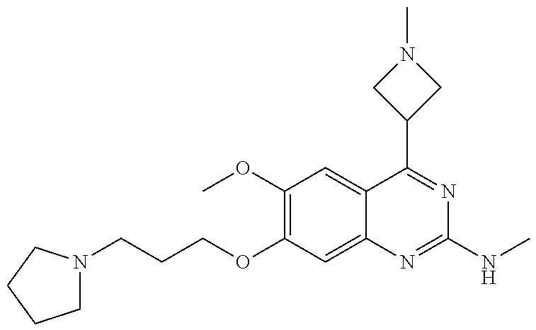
C1N(CCCOC2=C(OC)C=C3C(=C2)N=C(NC)N=C3C2CN(C)C2)CCC1
